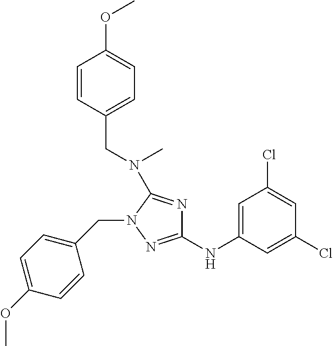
C1=CC(CN(C)C2=NC(NC3=CC(Cl)=CC(Cl)=C3)=NN2CC2=CC=C(OC)C=C2)=CC=C1OC
